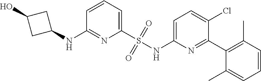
C1(S(NC2=CC=C(Cl)C(C3=C(C)C=CC=C3C)=N2)(=O)=O)=CC=CC(NC2CC(O)C2)=N1
